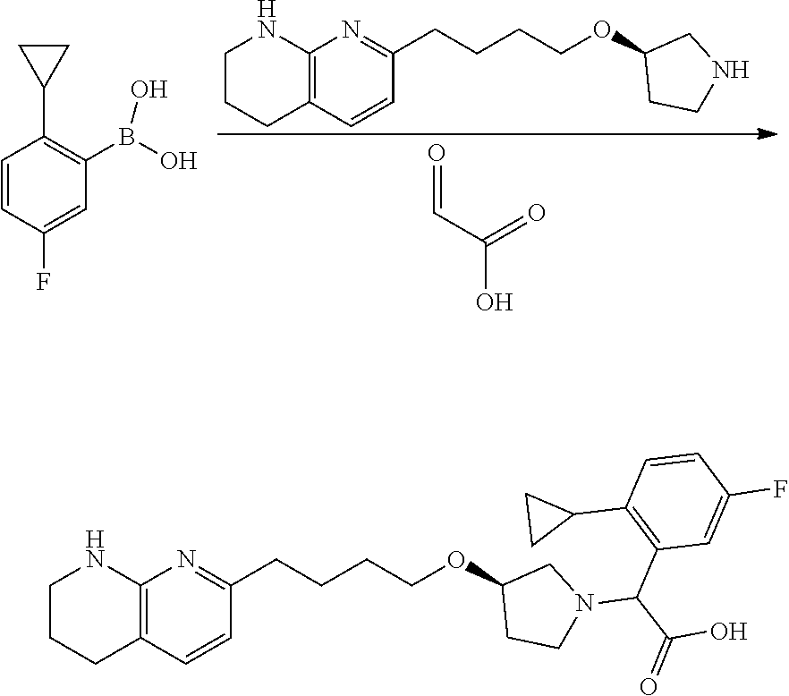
C1=CC(F)=CC(B(O)O)=C1C1CC1.C1CCC2=C(N1)N=C(CCCCOC1CCNC1)C=C2.O=CC(=O)O.C1CCC2=C(N1)N=C(CCCCOC1CCN(C(C(=O)O)C3=C(C4CC4)C=CC(F)=C3)C1)C=C2
